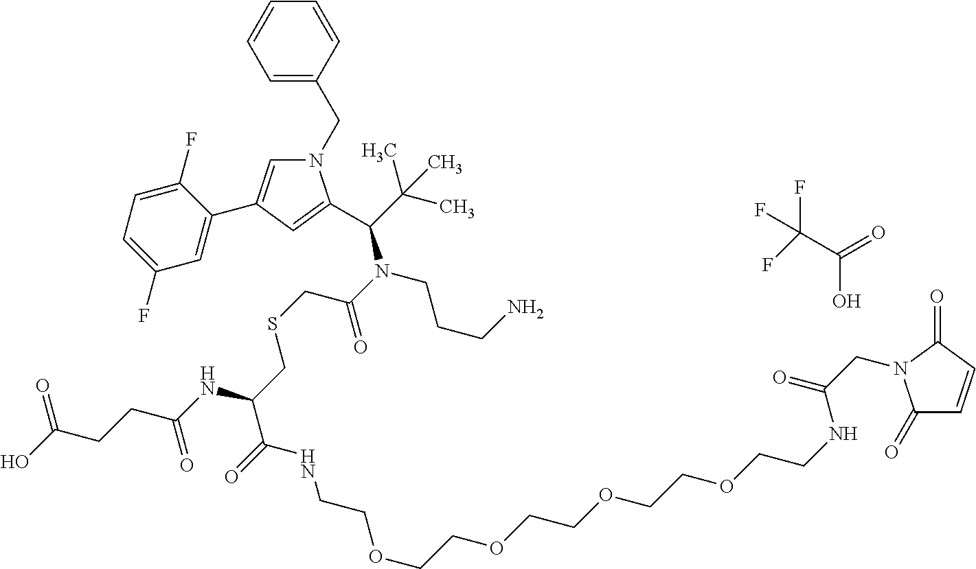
C1=CC(CN2C=C(C3=CC(F)=CC=C3F)C=C2C(N(C(CSCC(C(=O)NCCOCCOCCOCCOCCNC(CN2C(=O)C=CC2=O)=O)NC(CCC(O)=O)=O)=O)CCCN)C(C)(C)C)=CC=C1.C(O)(C(F)(F)F)=O
